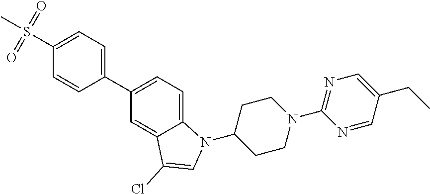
C1=C2C(=CC=C1C1=CC=C(S(C)(=O)=O)C=C1)N(C1CCN(C3=NC=C(CC)C=N3)CC1)C=C2Cl
